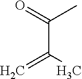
C(C(C)=C)(=O)C
